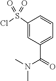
C1(S(Cl)(=O)=O)=CC(C(N(C)C)=O)=CC=C1
